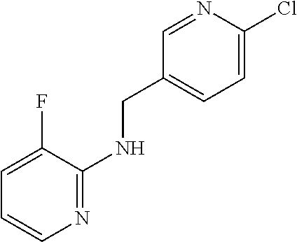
C1=NC(Cl)=CC=C1CNC1=NC=CC=C1F
